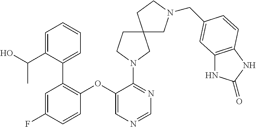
C1(OC2=CN=CN=C2N2CC3(CC2)CN(CC2=CC4=C(NC(=O)N4)C=C2)CC3)=C(C2=CC=CC=C2C(O)C)C=C(F)C=C1
